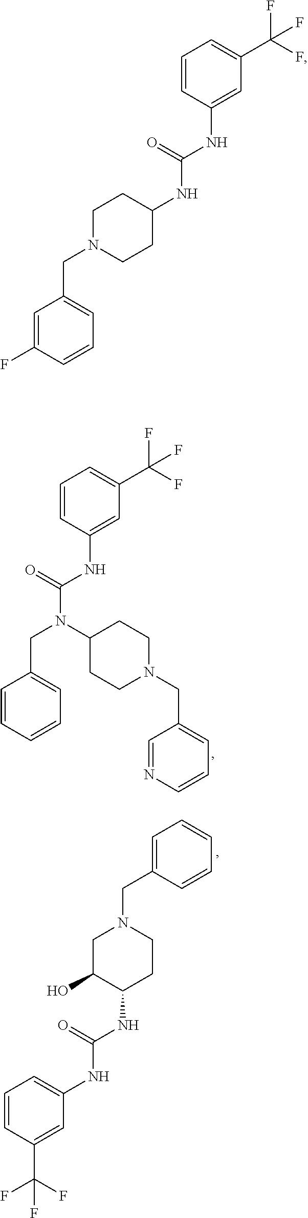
C(N(C(NC1=CC(C(F)(F)F)=CC=C1)=O)C1CCN(CC2=CC=CN=C2)CC1)C1=CC=CC=C1.C1(NC(NC2CCN(CC3=CC=CC=C3)CC2O)=O)=CC=CC(C(F)(F)F)=C1.C1(NC(NC2=CC(C(F)(F)F)=CC=C2)=O)CCN(CC2=CC=CC(F)=C2)CC1
